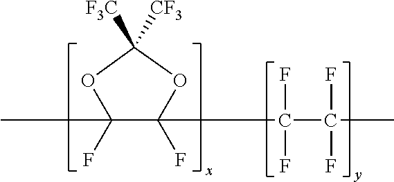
CC1(F)C(C(C(C)(F)F)(F)F)(F)OC([F3C])([CF3])O1
